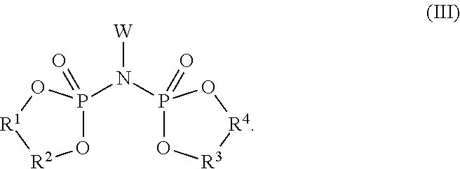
P1(N(P2(=O)O[R3][R4]O2)[W])(=O)O[R2][R1]O1
